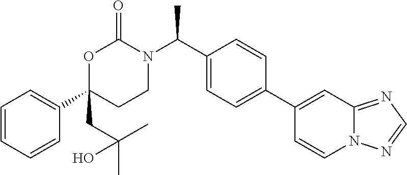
C1=CC=CC(C2(CC(C)(C)O)CCN(C(C3=CC=C(C4=CC5=NC=NN5C=C4)C=C3)C)C(=O)O2)=C1
